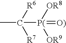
CC([P(]([OR8])([OR9])=[O)])([R6])[R7]
